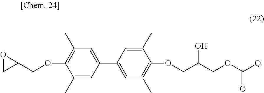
C1=C(C2=CC(C)=C(OCC(COC([Q])=O)O)C(C)=C2)C=C(C)C(OCC2OC2)=C1C
